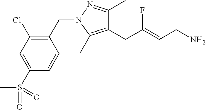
C1(C)=NN(CC2=C(Cl)C=C(S(=O)(C)=O)C=C2)C(C)=C1CC(=CCN)F
